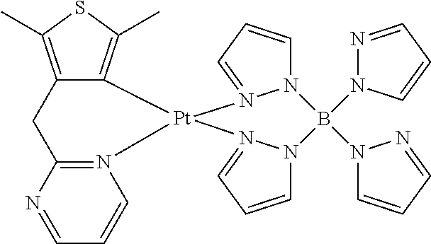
C12=C(C)SC(C)=C1[Pt]1(N3=C(C2)N=CC=C3)N2=CC=CN2B(N2C=CC=N2)(N2N=CC=C2)N2C=CC=N12
